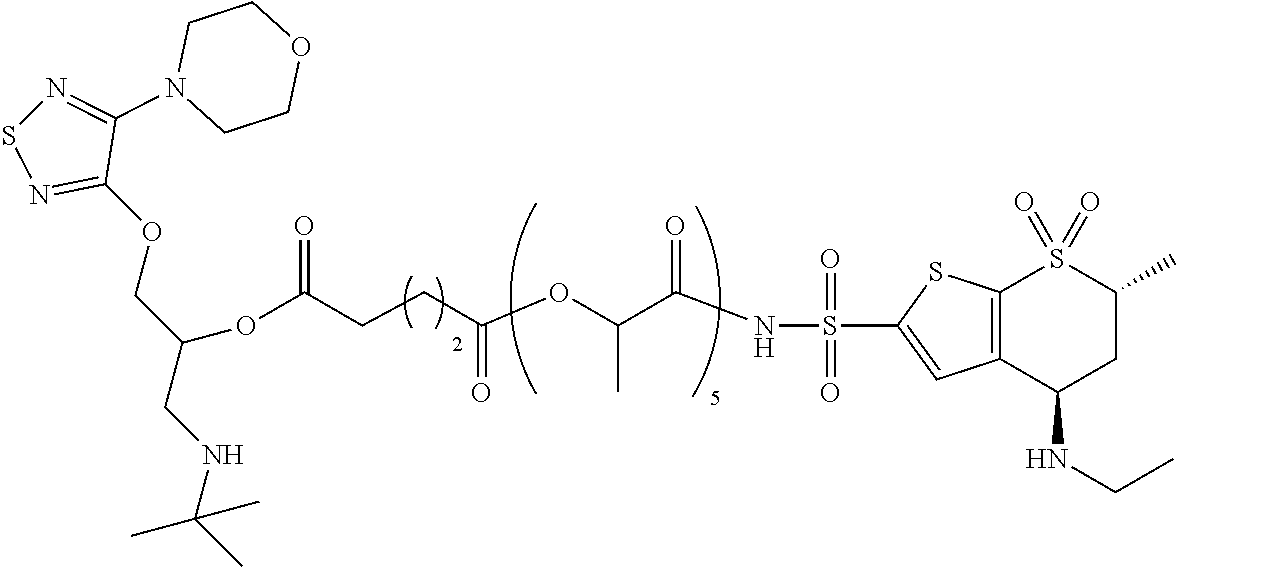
C(NS(C1=CC2=C(S1)S(=O)(=O)C(C)CC2NCC)(=O)=O)(=O)C(OC(CCC(=O)OC(CNC(C)(C)C)COC1=NSN=C1N1CCOCC1)=O)C
